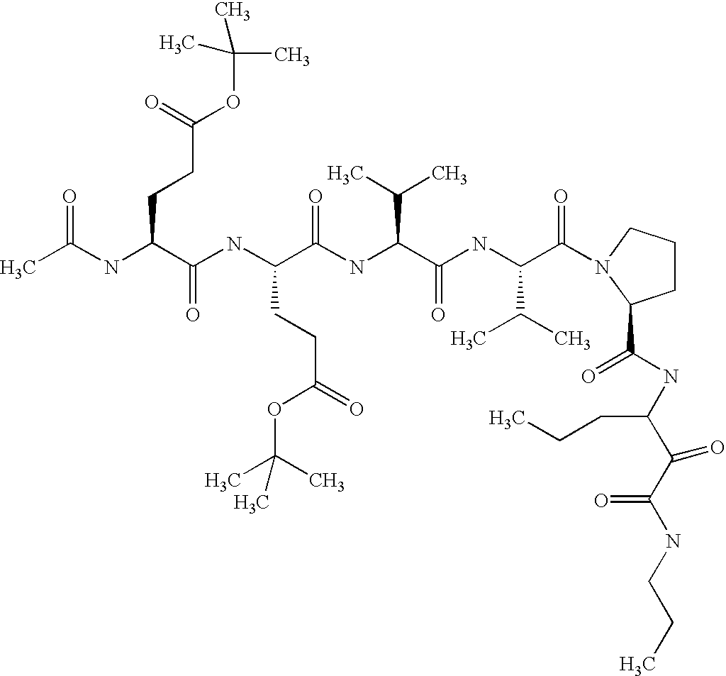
CC(NC(C(NC(C(NC(C(NC(C(=O)N1CCCC1C(NC(C(C(NCCC)=O)=O)CCC)=O)C(C)C)=O)C(C)C)=O)CCC(=O)OC(C)(C)C)=O)CCC(OC(C)(C)C)=O)=O
